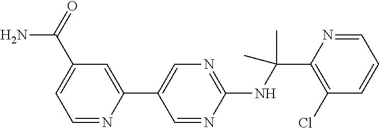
C1(NC(C2=C(Cl)C=CC=N2)(C)C)=NC=C(C2=CC(C(=O)N)=CC=N2)C=N1
